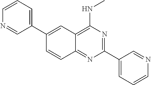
C1=NC=CC=C1C1=CC2=C(NC)N=C(C3=CC=CN=C3)N=C2C=C1
